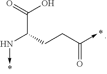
O=C(O)C(CCC(->C)=O)N->C
